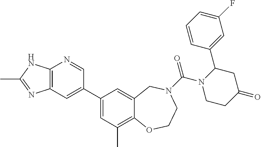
C12=C(C=C(C3=CC(C)=C4C(=C3)CN(C(=O)N3CCC(=O)CC3C3=CC(F)=CC=C3)CCO4)C=N1)N=C(C)N2
